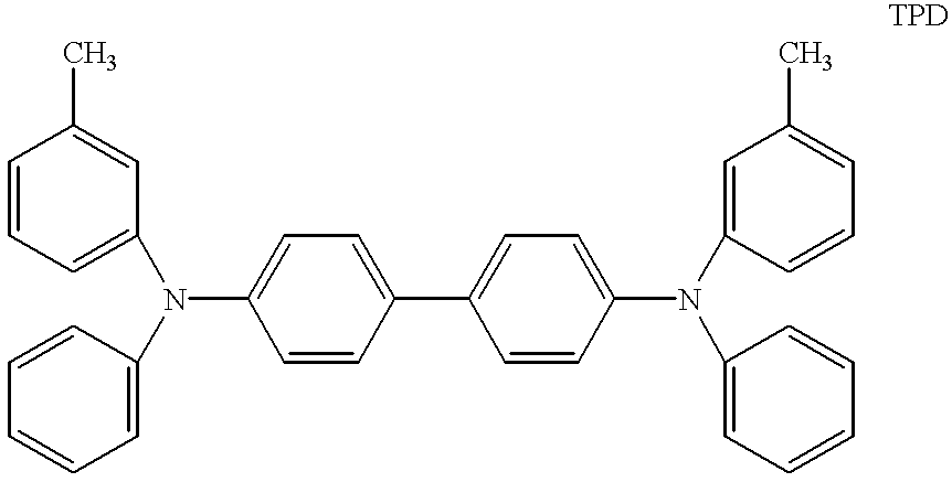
C1=C(N(C2=CC=CC=C2)C2=CC=CC(C)=C2)C=CC(C2=CC=C(N(C3=CC=CC=C3)C3=CC(C)=CC=C3)C=C2)=C1
